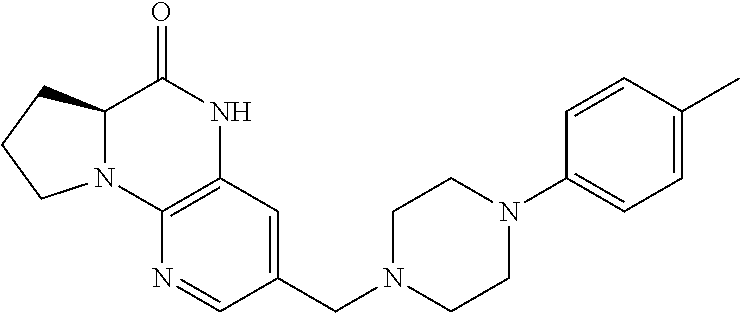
C12N(C3=C(NC1=O)C=C(CN1CCN(C4=CC=C(C)C=C4)CC1)C=N3)CCC2
